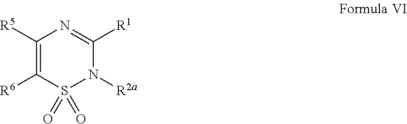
C1([R5])=C([R6])S(=O)(=O)N([R2a])C([R1])=N1
